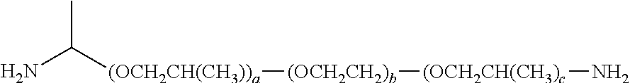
NC([(OCH2CH(CH3))a][(OCH2CH2)b][(OCH2CH(CH3)c]N)C
